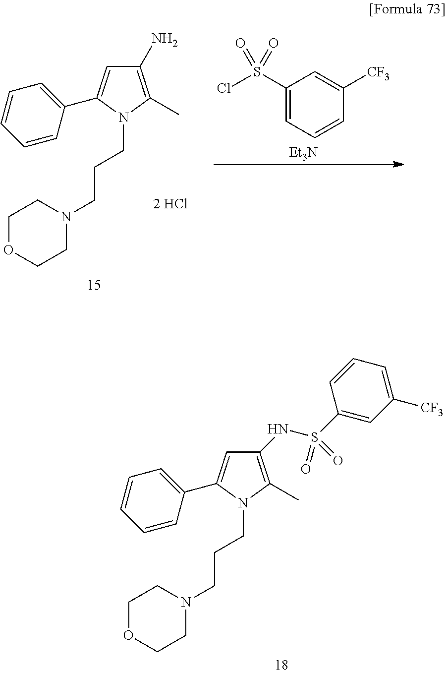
C1=CC=CC(C2=CC(N)=C(C)N2CCCN2CCOCC2)=C1.C1(S(Cl)(=O)=O)=CC=CC([CF3])=C1.[Et3N].C1=CC=CC(C2=CC(NS(C3=CC([CF3])=CC=C3)(=O)=O)=C(C)N2CCCN2CCOCC2)=C1
